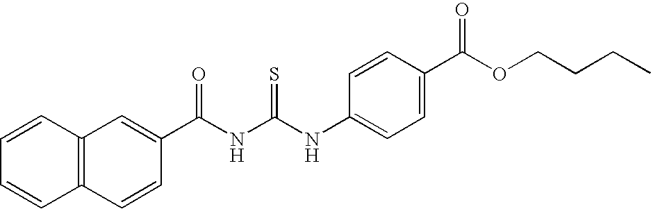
C(NC(NC1=CC=C(C(OCCCC)=O)C=C1)=S)(=O)C1=CC2=C(C=C1)C=CC=C2
